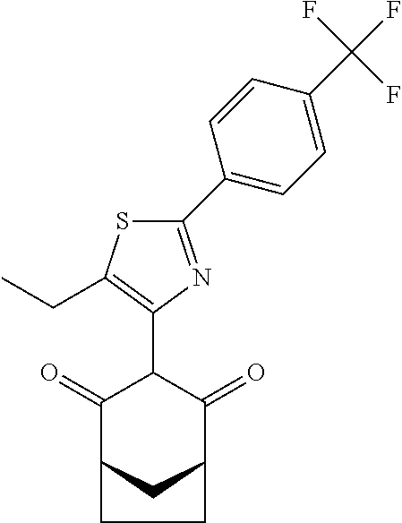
C1(=O)C2CC(C(=O)C1C1=C(CC)SC(C3=CC=C(C(F)(F)F)C=C3)=N1)CC2
